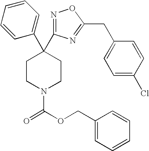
C1(C2(C3=NOC(CC4=CC=C(Cl)C=C4)=N3)CCN(C(OCC3=CC=CC=C3)=O)CC2)=CC=CC=C1
